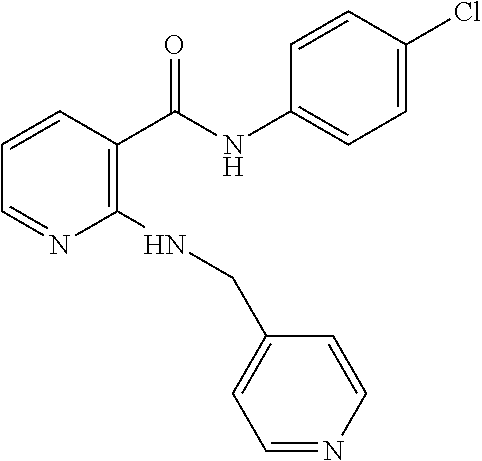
C1(NCC2=CC=NC=C2)=C(C(NC2=CC=C(Cl)C=C2)=O)C=CC=N1
